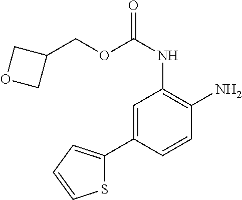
C1=C(C2=CC=CS2)C=CC(N)=C1NC(OCC1COC1)=O
